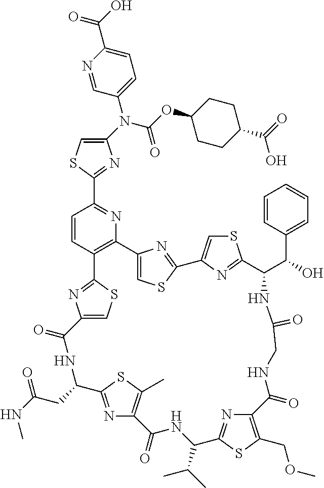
C1(N(C(=O)OC2CCC(C(O)=O)CC2)C2=CC=C(C(O)=O)N=C2)=CSC(C2=NC3=C(C=C2)C2=NC(=CS2)C(=O)NC(CC(NC)=O)C2=NC(=C(C)S2)C(=O)NC(C(C)C)C2=NC(=C(COC)S2)C(=O)NCC(=O)NC(C(C2=CC=CC=C2)O)C2=NC(=CS2)C2=NC3=CS2)=N1
